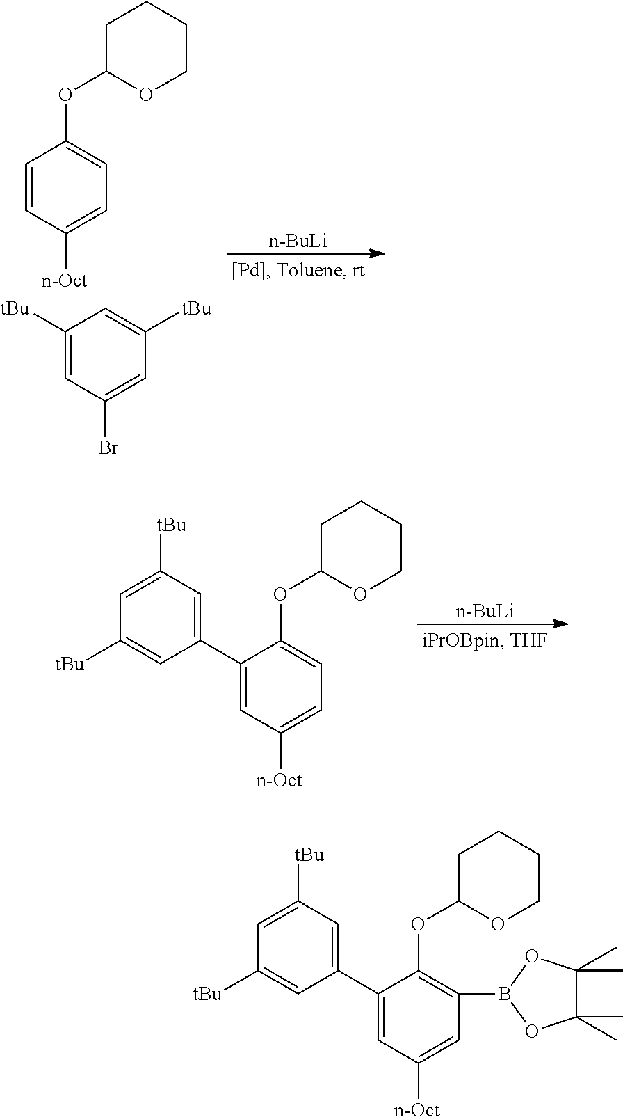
C1C(OC2=CC=C([n-Oct])C=C2)OCCC1.C1([tBu])=CC(Br)=CC([tBu])=C1.[n-BuLi].C1C(OC2=CC=C([n-Oct])C=C2C2=CC([tBu])=CC([tBu])=C2)OCCC1.[n-BuLi].C1C(OC2=C(B3OC(C)(C)C(C)(C)O3)C=C([n-Oct])C=C2C2=CC([tBu])=CC([tBu])=C2)OCCC1
